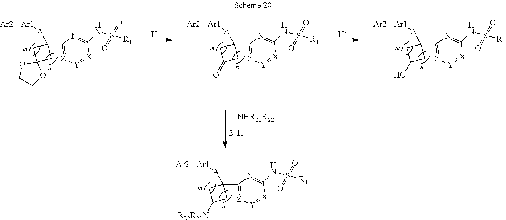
[Ar2][Ar1][A]C1(C2=[Z][Y]=[X]C(NS(=O)(=O)[R1])=N2)CC([R22R21N])C1.[H].[H].[Ar2][Ar1][A]C1(C2=[Z][Y]=[X]C(NS(=O)(=O)[R1])=N2)CC(=O)C1.[Ar2][Ar1][A]C1(C2=[Z][Y]=[X]C(NS(=O)(=O)[R1])=N2)CC(O)C1.[Ar2][Ar1][A]C1(C2=[Z][Y]=[X]C(NS(=O)(=O)[R1])=N2)CC2(C1)OCCO2
